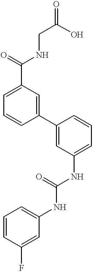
C1(C(=O)NCC(O)=O)=CC=CC(C2=CC(NC(NC3=CC=CC(F)=C3)=O)=CC=C2)=C1
